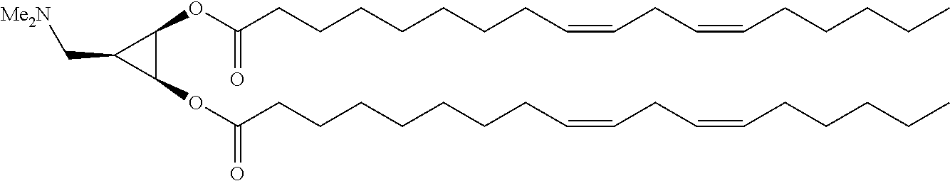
C(CCCCCC=CCC=CCCCCC)CC(OC1C(OC(CCCCCCCC=CCC=CCCCCC)=O)C1C[Me2N])=O
